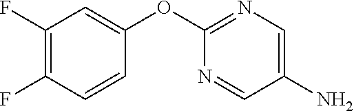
C1(F)=C(F)C=CC(OC2=NC=C(N)C=N2)=C1
